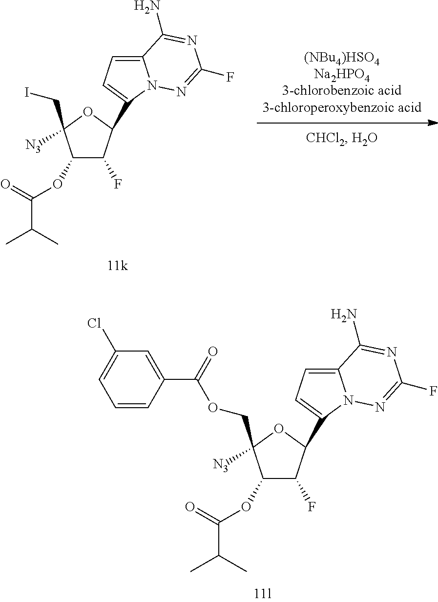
C1(OC(C(C)C)=O)C(F)C(C2=CC=C3N2N=C(F)N=C3N)OC1([N3])COC(C1=CC(Cl)=CC=C1)=O.C1(OC(C(C)C)=O)C(F)C(C2=CC=C3N2N=C(F)N=C3N)OC1([N3])CI
